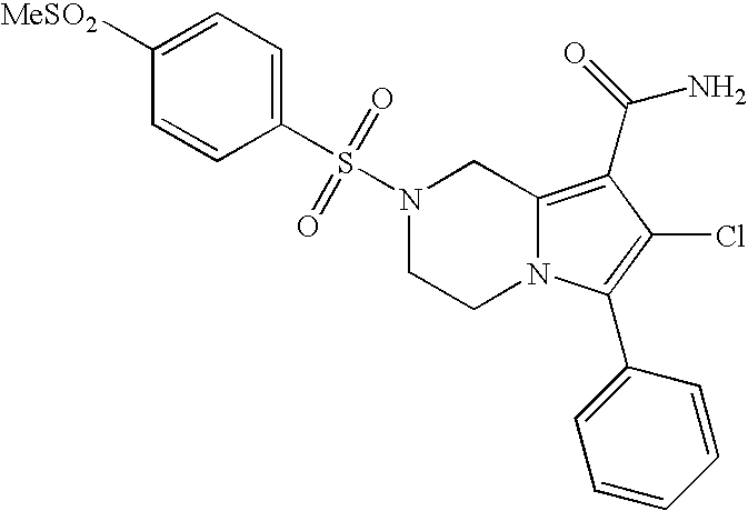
S(N1CCN2C(=C(C(N)=O)C(Cl)=C2C2=CC=CC=C2)C1)(=O)(C1=CC=C([MeSO2])C=C1)=O
